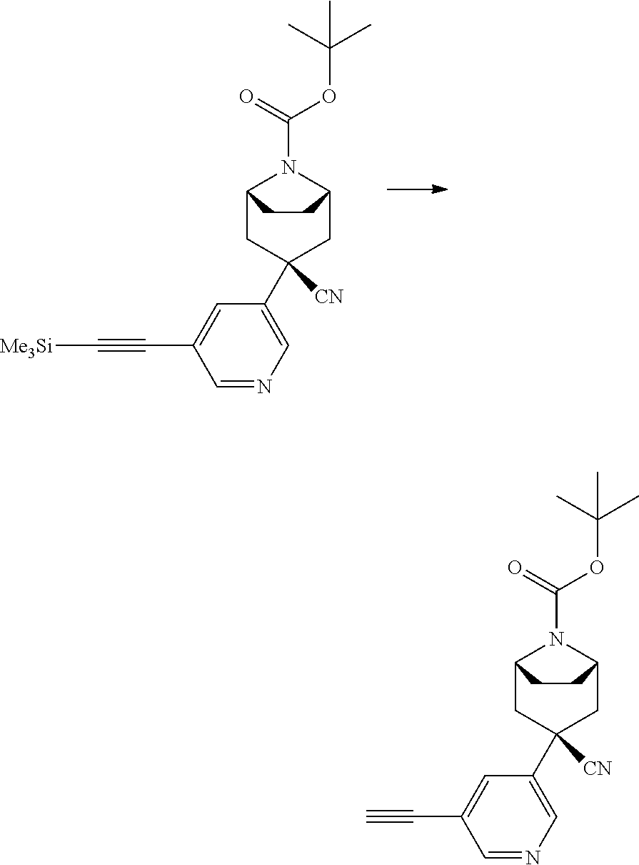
C12CC(C3=CN=CC(C#C[Me3Si])=C3)([CN])CC(N1C(=O)OC(C)(C)C)CC2.C12CC(C3=CN=CC(C#C)=C3)([CN])CC(N1C(=O)OC(C)(C)C)CC2
